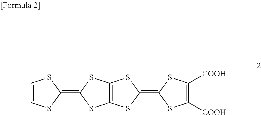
C1=CSC(=C2SC3=C(SC(=C4SC([COOH])=C([COOH])S4)S3)S2)S1
